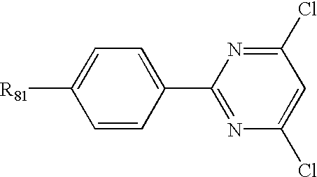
[R81]C1=CC=C(C2=NC(Cl)=CC(Cl)=N2)C=C1
